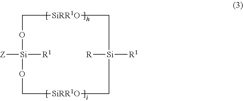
C1O[Si]([R1])([Z])OC[SiRR1O]C[Si]([R])([R1])C[SiRR1O]1
